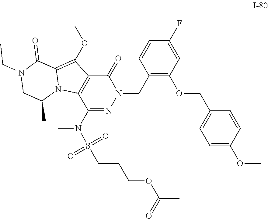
C1(N(S(=O)(=O)CCCOC(=O)C)C)=NN(CC2=C(OCC3=CC=C(OC)C=C3)C=C(F)C=C2)C(=O)C2=C1N1C(=C2OC)C(=O)N(CC)CC1C
